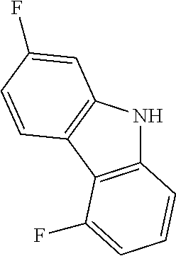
C12=C(C3=C(N1)C=C(F)C=C3)C(F)=CC=C2
